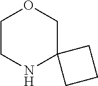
C1CNC2(CO1)CCC2
